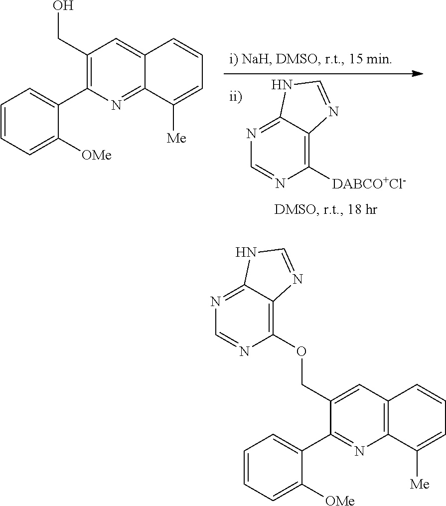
C1(C2=C(CO)C=C3C(=N2)C([Me])=CC=C3)=CC=CC=C1[OMe].N1=C2C(=C([DABCO+Cl-])N=C1)N=CN2.C1(C2=NC3=C(C=C2COC2=C4C(=NC=N2)NC=N4)C=CC=C3[Me])=CC=CC=C1[OMe]
